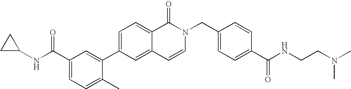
C1=C(C2=CC(C(NC3CC3)=O)=CC=C2C)C=C2C(=C1)C(=O)N(CC1=CC=C(C(NCCN(C)C)=O)C=C1)C=C2
